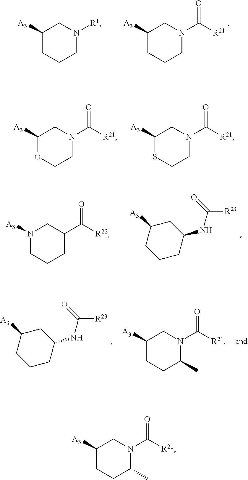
C1([A3])CCC(C)N(C([R21])=O)C1.C1([A3])CCCN(C([R21])=O)C1.C1([A3])CCCN([R1])C1.C1([A3])OCCN(C([R21])=O)C1.C1([A3])SCCN(C([R21])=O)C1.N1([A3])CCCC(C([R22])=O)C1.C1([A3])CCCC(NC(=O)[R23])C1.C1([A3])CCC(C)N(C([R21])=O)C1.C1([A3])CCCC(NC(=O)[R23])C1
